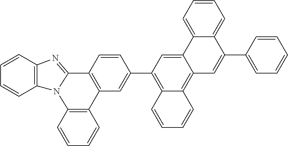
C1=CC2=C(C=C1)N1C(=NC3=C1C=CC=C3)C1=C2C=C(C2=C3C(=C4C(=C2)C2=CC=CC=C2C(C2=CC=CC=C2)=C4)C=CC=C3)C=C1
